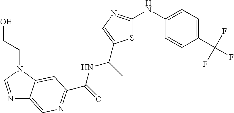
N1=CN(CCO)C2=CC(C(=O)NC(C)C3=CN=C(NC4=CC=C(C(F)(F)F)C=C4)S3)=NC=C12
